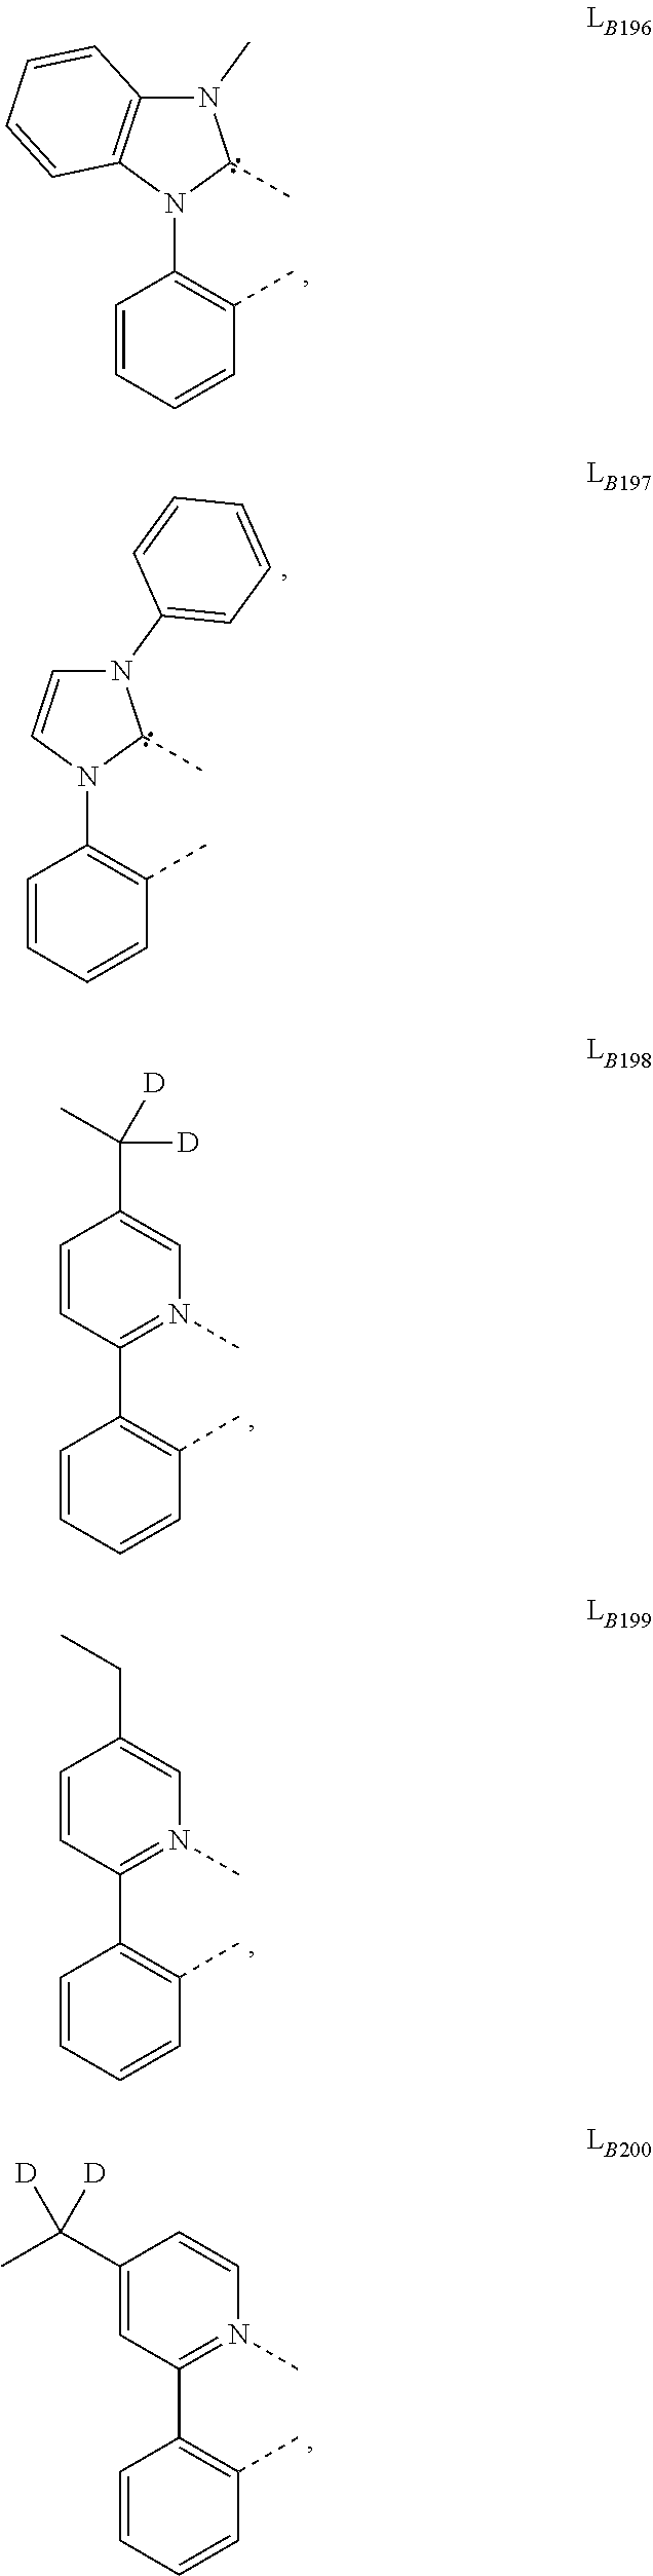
C1=CC=CC(C)=C1N1C(C)N(C)C2=C1C=CC=C2.C1=CC=CC(C)=C1N1C(C)N(C2=CC=CC=C2)C=C1.C1=CC=CC(C)=C1C1=N(C)C=C(C([D])(C)[D])C=C1.C1=CC=CC(C)=C1C1=N(C)C=C(CC)C=C1.C1=CC=CC(C)=C1C1=N(C)C=CC(C(C)([D])[D])=C1
